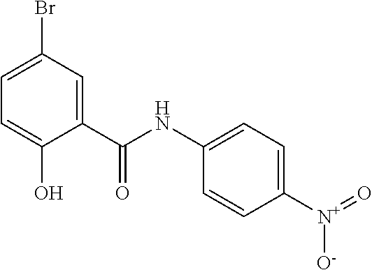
C1(C(NC2=CC=C([N+]([O-])=O)C=C2)=O)=CC(Br)=CC=C1O
